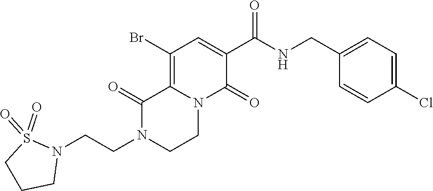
C12=C(Br)C=C(C(=O)NCC3=CC=C(Cl)C=C3)C(=O)N1CCN(CCN1S(=O)(=O)CCC1)C2=O
